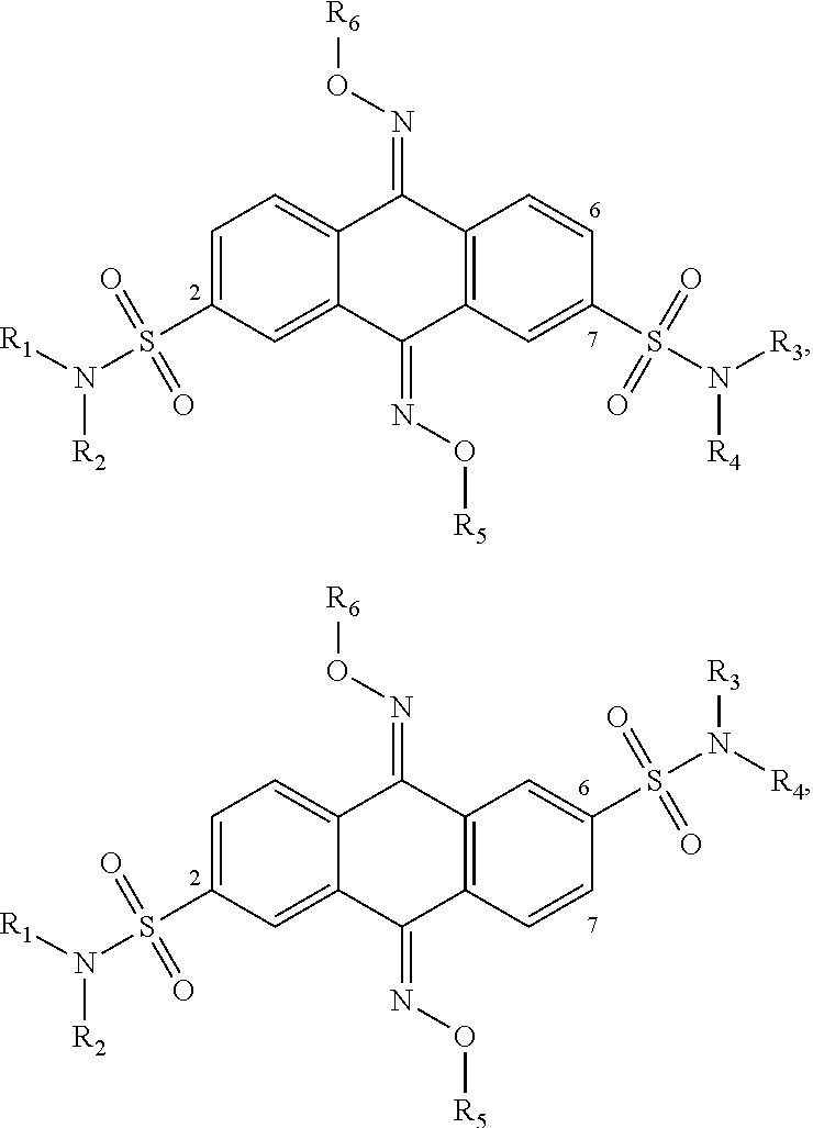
S(C1=CC=C2C(=C1)C(=NO[R5])C1=C(C2=NO[R6])C=CC(S(N([R4])[R3])(=O)=O)=C1)(=O)(=O)N([R1])[R2].S(C1=CC=C2C(=C1)C(=NO[R5])C1=C(C2=NO[R6])C=C(S(N([R4])[R3])(=O)=O)C=C1)(=O)(=O)N([R1])[R2]
